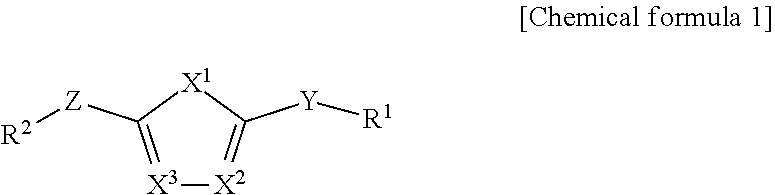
[X3]1=C([Z][R2])[X1]C([Y][R1])=[X2]1
